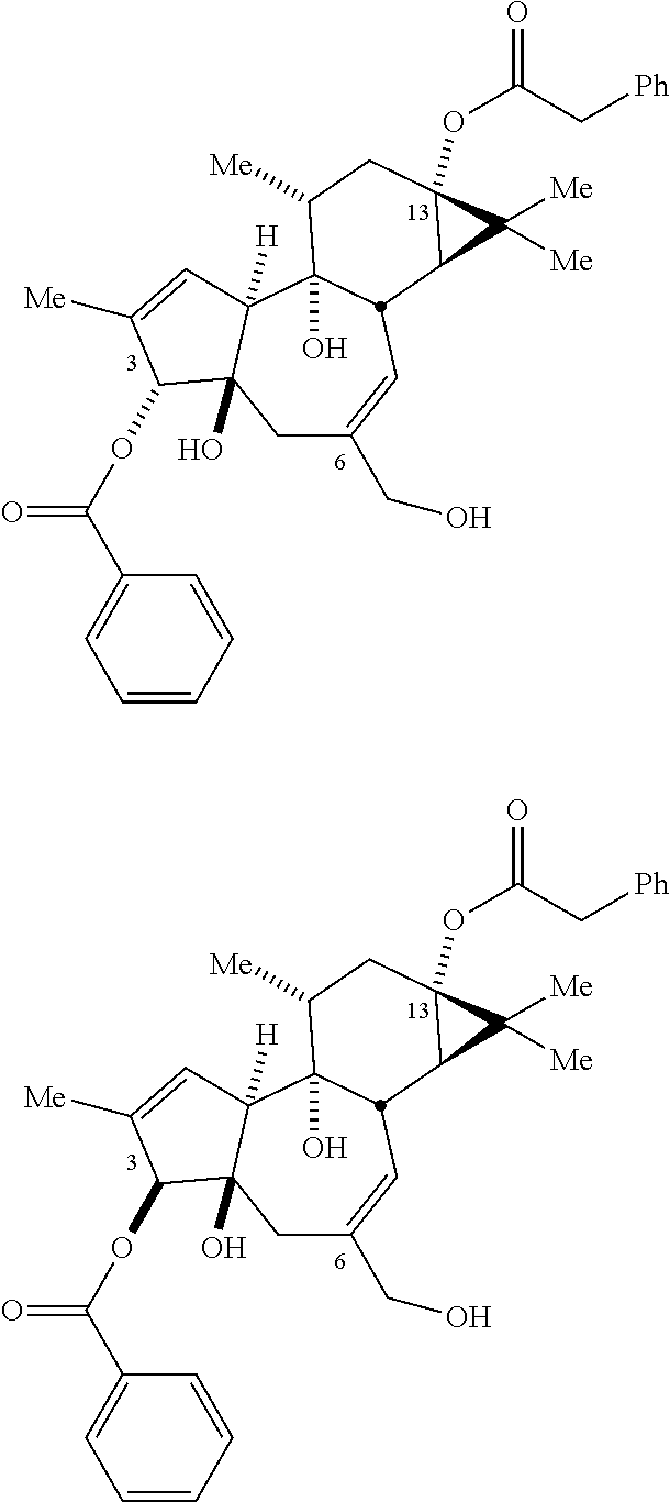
C1C(CO)=CC2C(O)(C3([H])C1(O)C(OC(C1=CC=CC=C1)=O)C([Me])=C3)C([Me])CC1(OC(C[Ph])=O)C2C1([Me])[Me].C1C(CO)=CC2C(O)(C3([H])C1(O)C(OC(C1=CC=CC=C1)=O)C([Me])=C3)C([Me])CC1(OC(C[Ph])=O)C2C1([Me])[Me]
